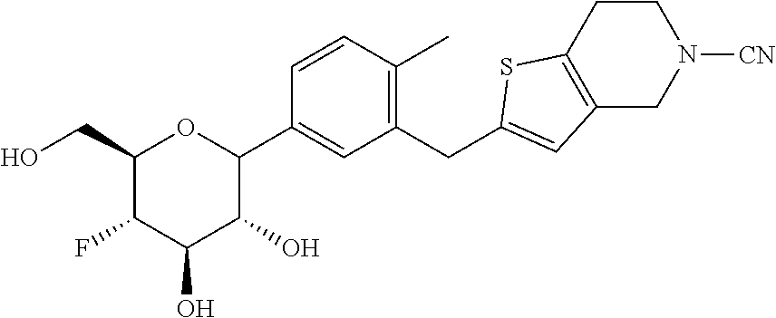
C1(CO)C(F)C(O)C(O)C(C2=CC(CC3=CC4=C(S3)CCN([CN])C4)=C(C)C=C2)O1
